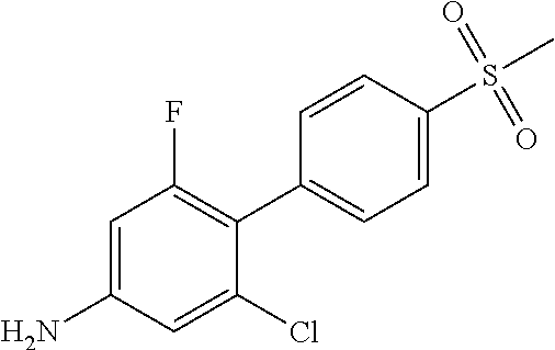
NC1=CC(F)=C(C2=CC=C(S(C)(=O)=O)C=C2)C(Cl)=C1
